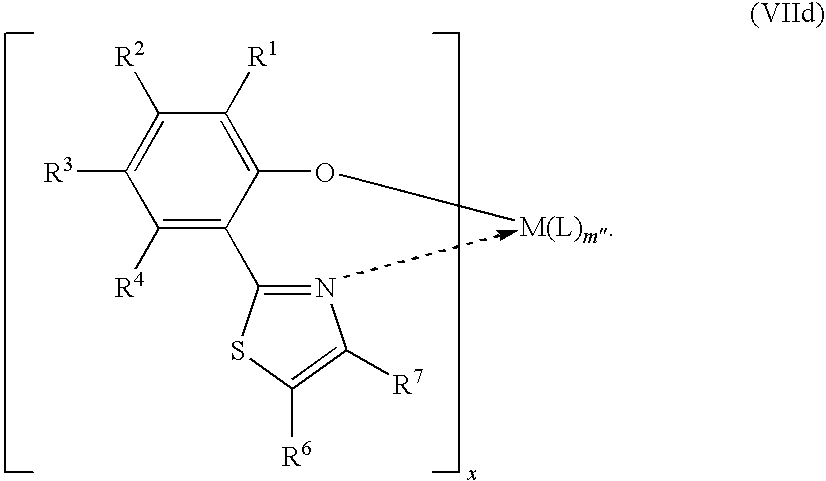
C1([R4])=C(C2=NC([R7])=C([R6])S2)C(O[M(L)m])=C([R1])C([R2])=C1[R3]
